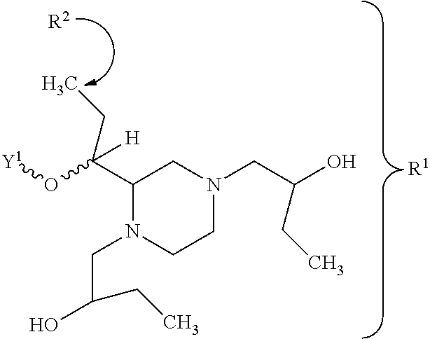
[R2].C1(C(CC)(O[Y1])[H])N(CC(O)CC)CCN(CC(O)CC)C1.[R1]
